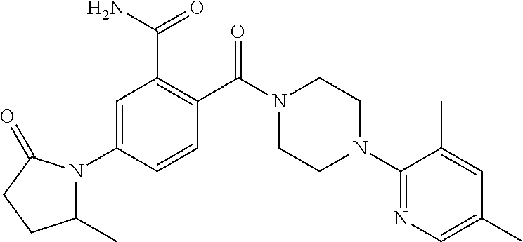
C1=C(N2C(C)CCC2=O)C=CC(C(N2CCN(C3=NC=C(C)C=C3C)CC2)=O)=C1C(N)=O
